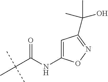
C(C(C)(C)C)(=O)NC1=CC(C(O)(C)C)=NO1
